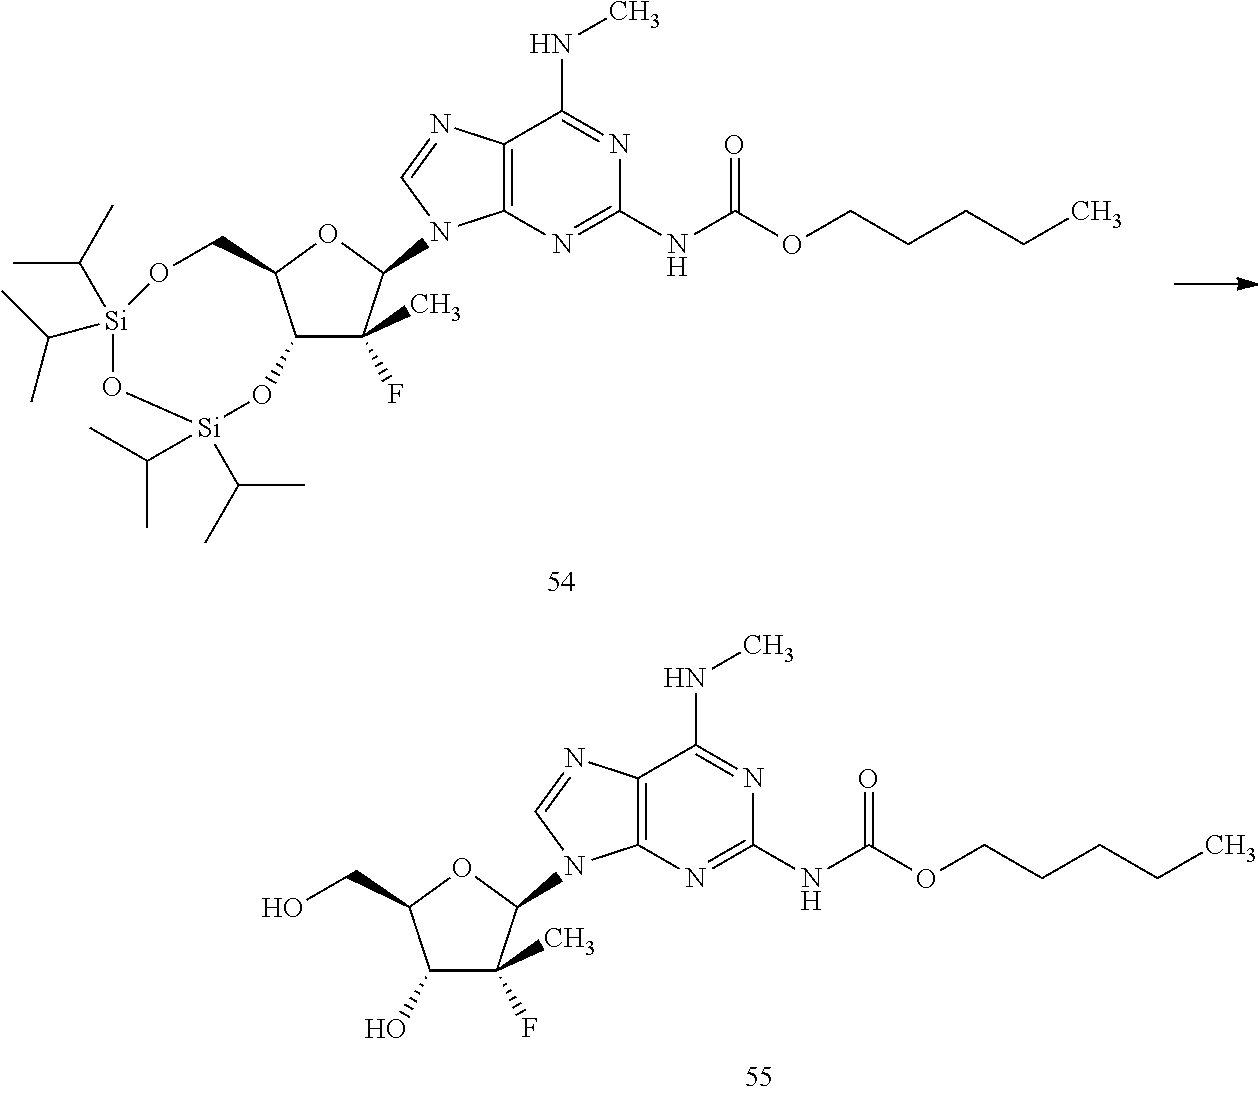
C12=C(N=C(NC(OCCCCC)=O)N=C1NC)N(C1C(F)(C)C3C(O1)CO[Si](C(C)C)(C(C)C)O[Si](C(C)C)(C(C)C)O3)C=N2.C12=C(N=C(NC(OCCCCC)=O)N=C1NC)N(C1C(F)(C)C(O)C(CO)O1)C=N2
